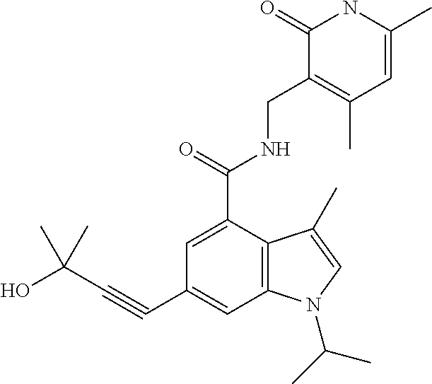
C(C1=CC2=C(C(C(=O)NCC3=C(C)C=C(C)NC3=O)=C1)C(C)=CN2C(C)C)#CC(O)(C)C
